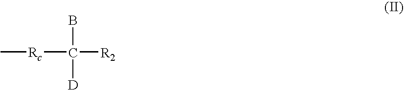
BC([D])([Rc]C)[R2]
